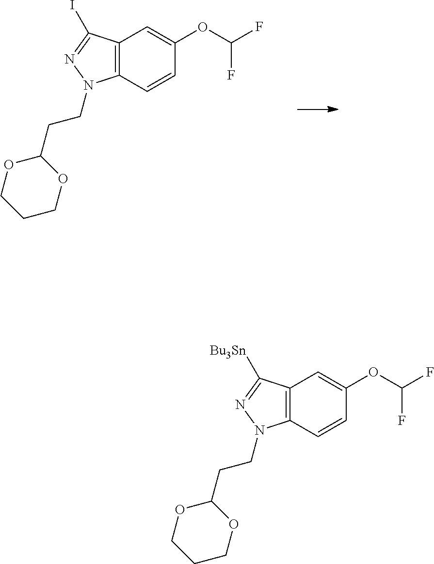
IC1=NN(CCC2OCCCO2)C2=C1C=C(OC(F)F)C=C2.[Bu3Sn]C1=NN(CCC2OCCCO2)C2=C1C=C(OC(F)F)C=C2
